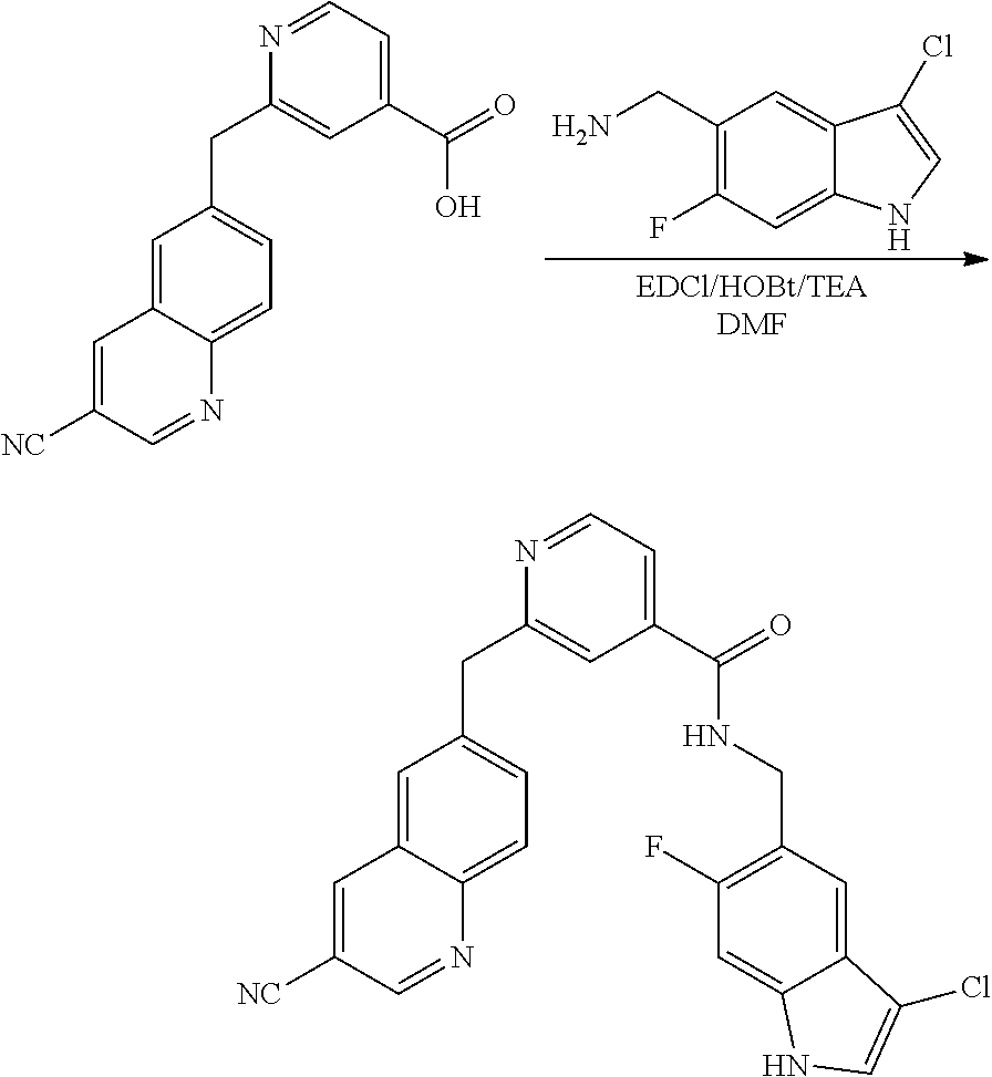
NCC1=C(F)C=C2C(=C1)C(Cl)=CN2.C1=NC(CC2=CC=C3C(=C2)C=C([NC])C=N3)=CC(C(O)=O)=C1.C1=NC(CC2=CC=C3C(=C2)C=C([NC])C=N3)=CC(C(NCC2=C(F)C=C3C(=C2)C(Cl)=CN3)=O)=C1
